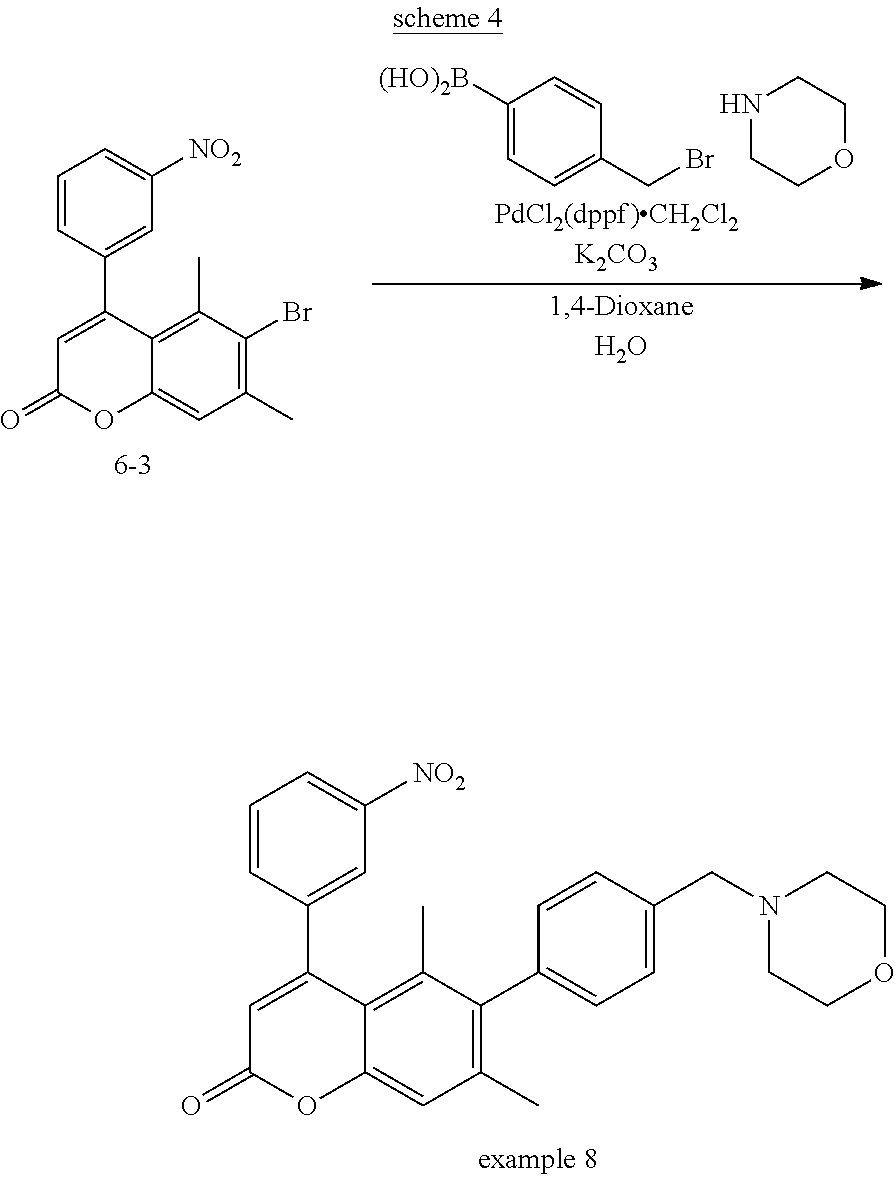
C1(C)=C(C2=CC=C(CN3CCOCC3)C=C2)C(C)=C2C(=C1)OC(=O)C=C2C1=CC([NO2])=CC=C1.C1([(HO)2B])=CC=C(CBr)C=C1.N1CCOCC1.C1(C)=C(Br)C(C)=C2C(=C1)OC(=O)C=C2C1=CC([NO2])=CC=C1
